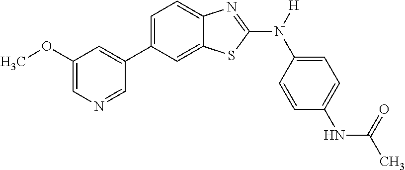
C1(OC)=CN=CC(C2=CC=C3C(=C2)SC(N([H])C2=CC=C(NC(=O)C)C=C2)=N3)=C1
